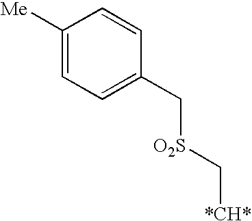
C1([Me])=CC=C(C[O2S]C[*CH*])C=C1
